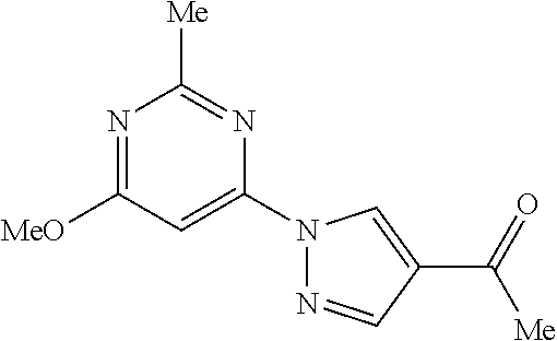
N1=C([MeO])C=C(N2N=CC(C(=O)[Me])=C2)N=C1[Me]
